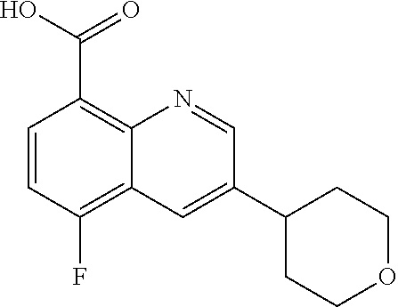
C1=CC(F)=C2C(=C1C(O)=O)N=CC(C1CCOCC1)=C2
